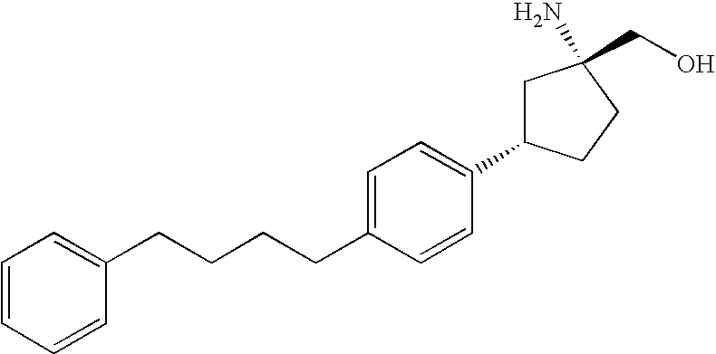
C(CCC1=CC=C(C2CC(CO)(N)CC2)C=C1)CC1=CC=CC=C1
